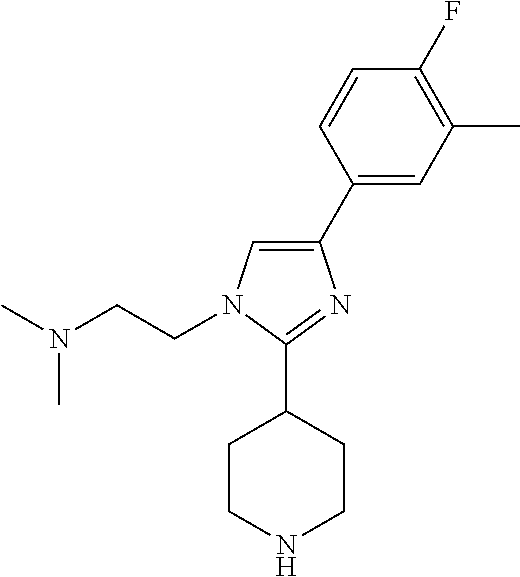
C1(C2=CC(C)=C(F)C=C2)=CN(CCN(C)C)C(C2CCNCC2)=N1
